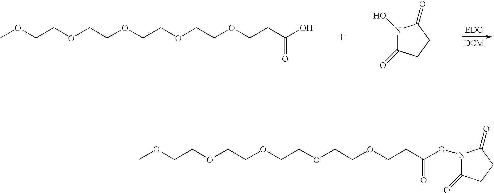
COCCOCCOCCOCCOCCC(O)=O.N1(O)C(=O)CCC1=O.COCCOCCOCCOCCOCCC(ON1C(=O)CCC1=O)=O
